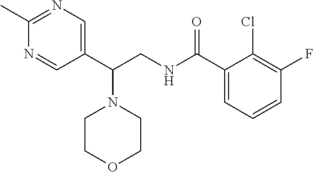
C1(C)=NC=C(C(CNC(C2=CC=CC(F)=C2Cl)=O)N2CCOCC2)C=N1
